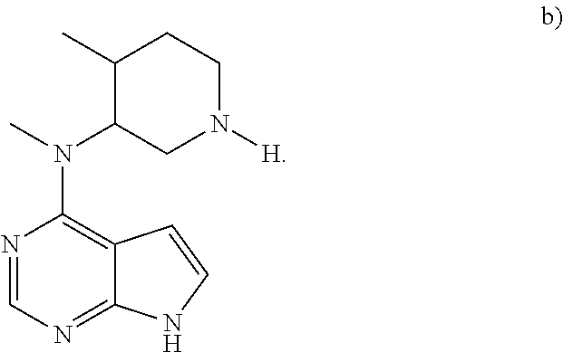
N1=CN=C2C(=C1N(C1CN([H])CCC1C)C)C=CN2
